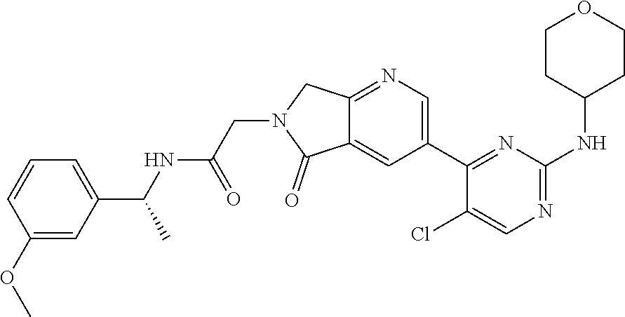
C1(C2=CN=C3C(=C2)C(=O)N(CC(NC(C2=CC=CC(OC)=C2)C)=O)C3)=NC(NC2CCOCC2)=NC=C1Cl
